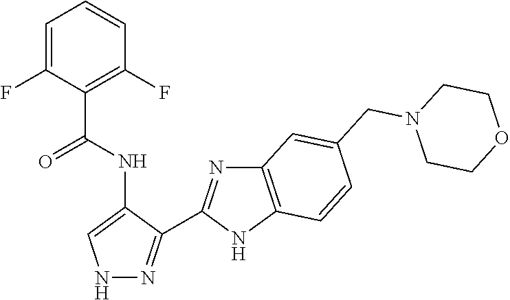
C1=C(F)C(C(NC2=CNN=C2C2=NC3=C(N2)C=CC(CN2CCOCC2)=C3)=O)=C(F)C=C1
